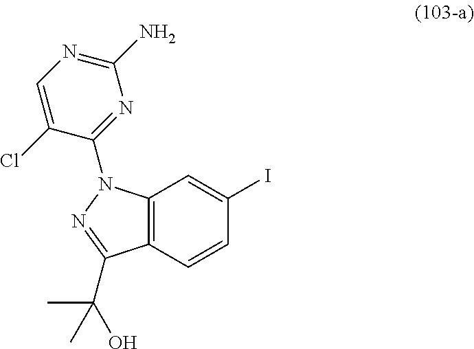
C12=C(C=CC(I)=C1)C(C(O)(C)C)=NN2C1=NC(N)=NC=C1Cl
